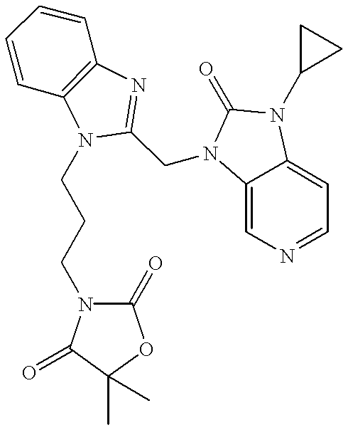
C1=CC2=C(C=C1)N=C(CN1C3=CN=CC=C3N(C3CC3)C1=O)N2CCCN1C(=O)OC(C)(C)C1=O
